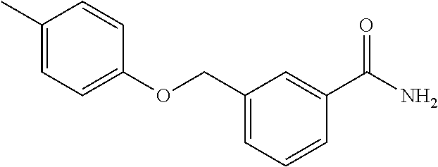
C1(COC2=CC=C(C)C=C2)=CC=CC(C(N)=O)=C1
